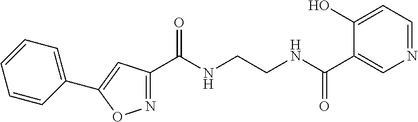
N1=C(C(NCCNC(C2=CN=CC=C2O)=O)=O)C=C(C2=CC=CC=C2)O1
